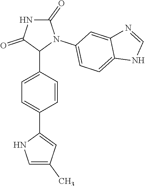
C1=C(C2N(C3=CC=C4C(=C3)N=CN4)C(=O)NC2=O)C=CC(C2=CC(C)=CN2)=C1
